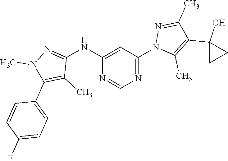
N1=C(N2C(C)=C(C3(O)CC3)C(C)=N2)C=C(NC2=NN(C)C(C3=CC=C(F)C=C3)=C2C)N=C1
